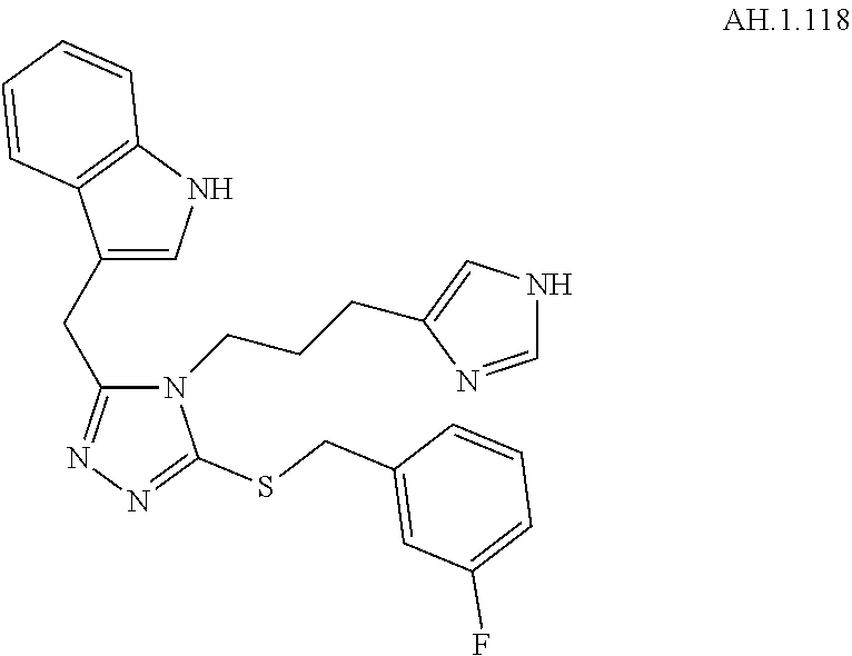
C(C1=NN=C(SCC2=CC(F)=CC=C2)N1CCCC1=CNC=N1)C1=CNC2=C1C=CC=C2
